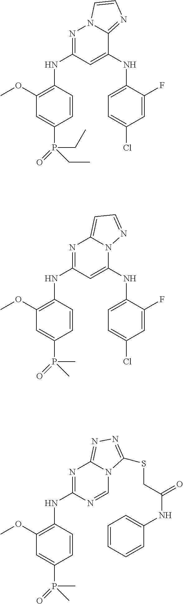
N1=C(NC2=C(OC)C=C(P(=O)(CC)CC)C=C2)C=C(NC2=CC=C(Cl)C=C2F)C2=NC=CN12.N1=C(NC2=C(OC)C=C(P(=O)(C)C)C=C2)C=C(NC2=CC=C(Cl)C=C2F)N2C1=CC=N2.N1=C(NC2=C(OC)C=C(P(=O)(C)C)C=C2)N=CN2C1=NN=C2SCC(NC1=CC=CC=C1)=O
